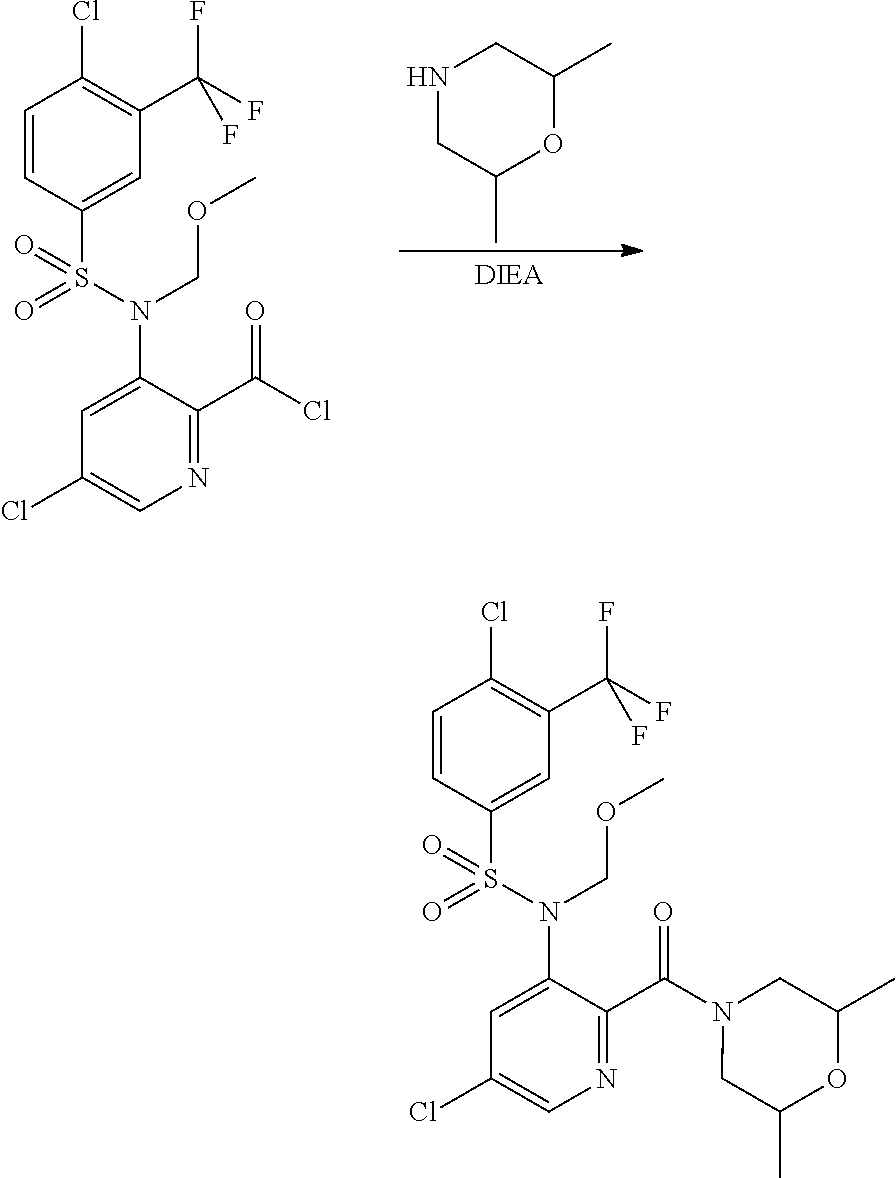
N1CC(C)OC(C)C1.C1(N(S(=O)(C2=CC(C(F)(F)F)=C(Cl)C=C2)=O)COC)=CC(Cl)=CN=C1C(Cl)=O.C1(N(S(=O)(C2=CC(C(F)(F)F)=C(Cl)C=C2)=O)COC)=CC(Cl)=CN=C1C(N1CC(C)OC(C)C1)=O
